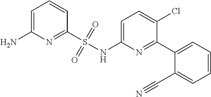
C1=C(NS(C2=NC(N)=CC=C2)(=O)=O)N=C(C2=CC=CC=C2C#N)C(Cl)=C1
